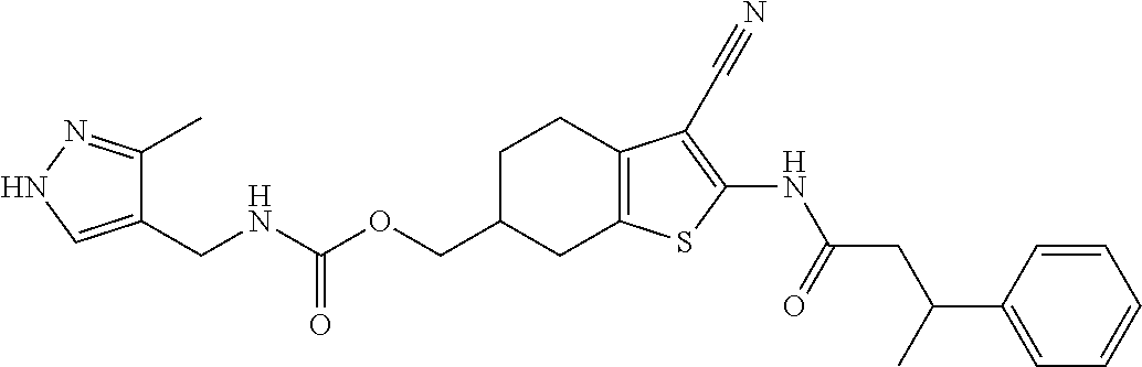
C(C1CC2=C(CC1)C(C#N)=C(NC(CC(C1=CC=CC=C1)C)=O)S2)OC(NCC1=CNN=C1C)=O
